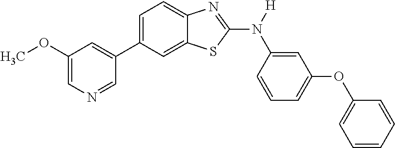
C1(OC)=CN=CC(C2=CC=C3C(=C2)SC(N([H])C2=CC(OC4=CC=CC=C4)=CC=C2)=N3)=C1
